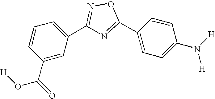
C1=CC=C(C2=NOC(C3=CC=C(N([H])[H])C=C3)=N2)C=C1C(=O)O[H]
